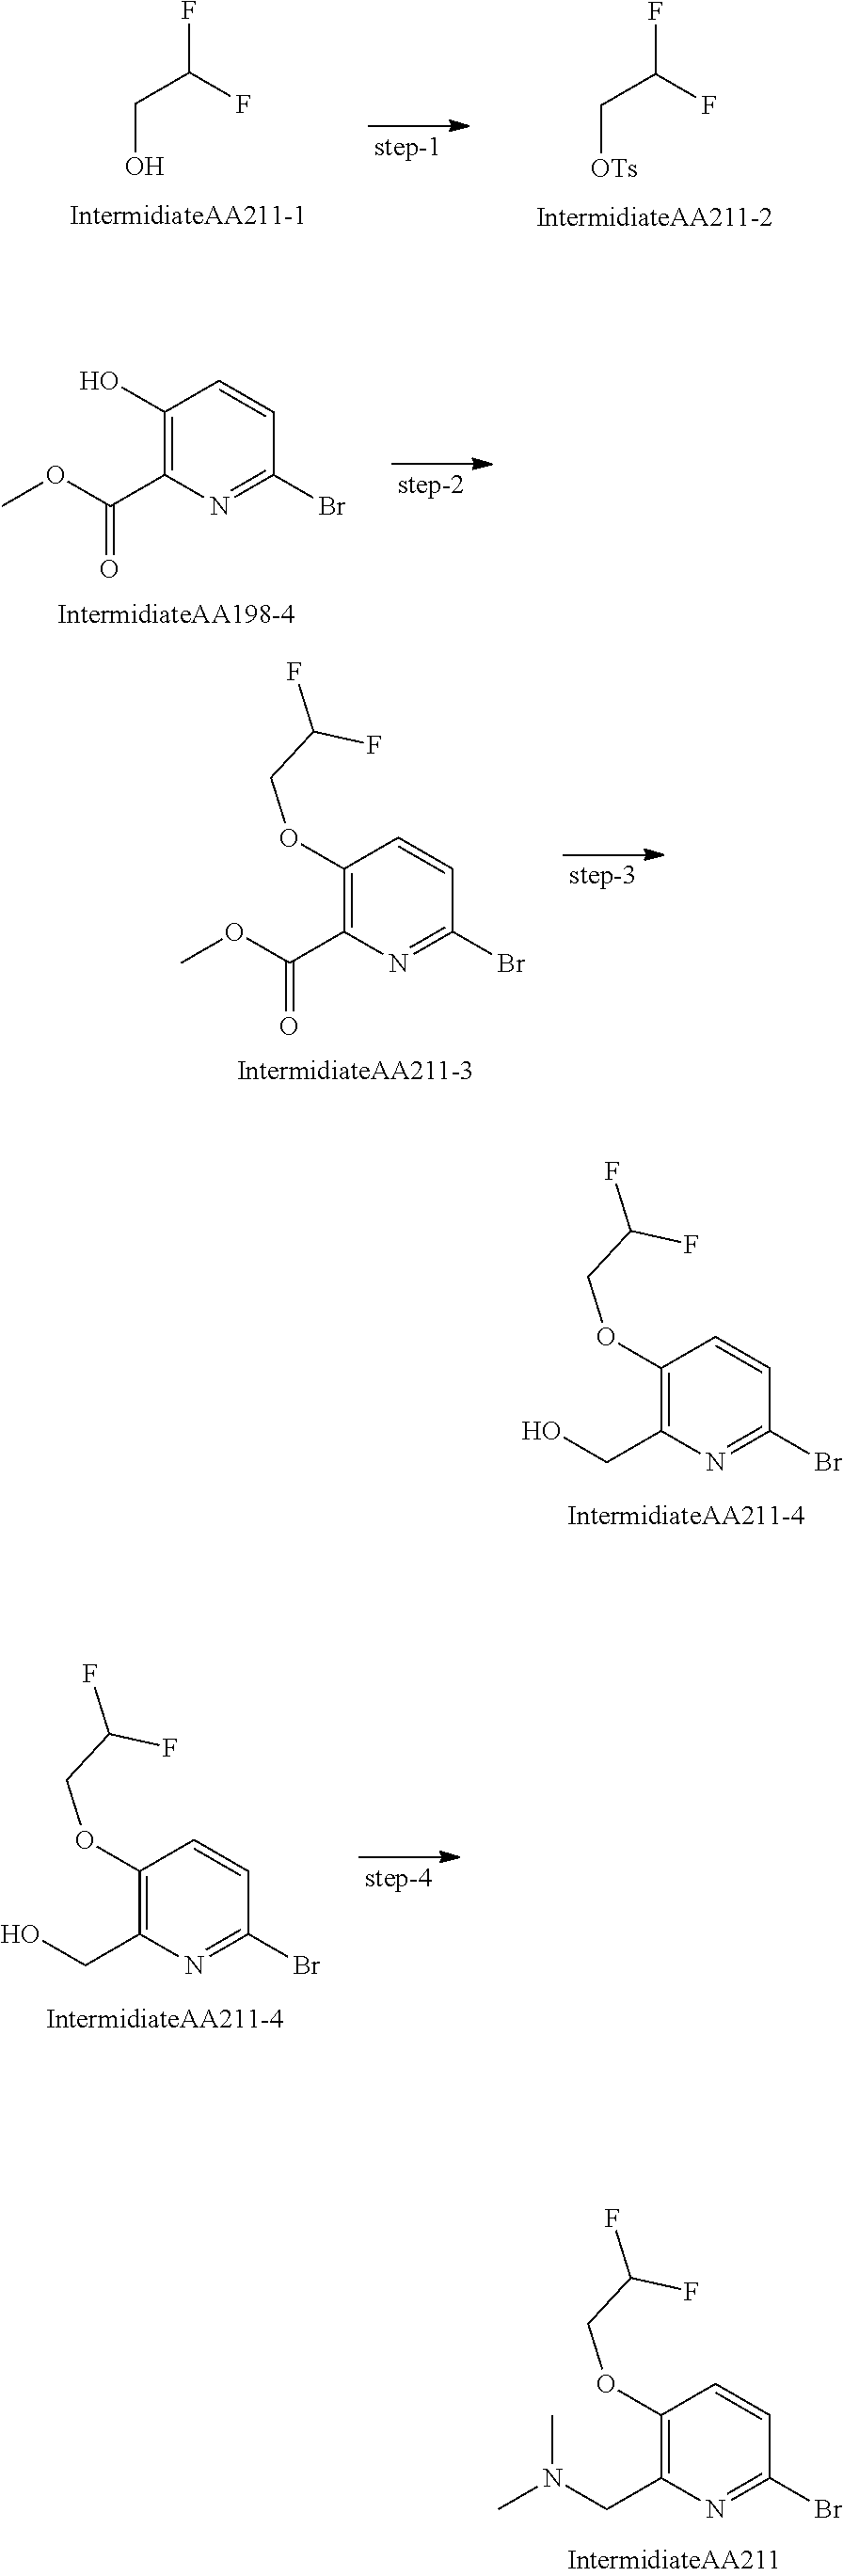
C1(O)=C(C(OC)=O)N=C(Br)C=C1.C1(OCC(F)F)=C(C(OC)=O)N=C(Br)C=C1.C1(OCC(F)F)=C(CO)N=C(Br)C=C1.C1(OCC(F)F)=C(CN(C)C)N=C(Br)C=C1.FC(F)CO.FC(F)C[OTs].C1(OCC(F)F)=C(CO)N=C(Br)C=C1
